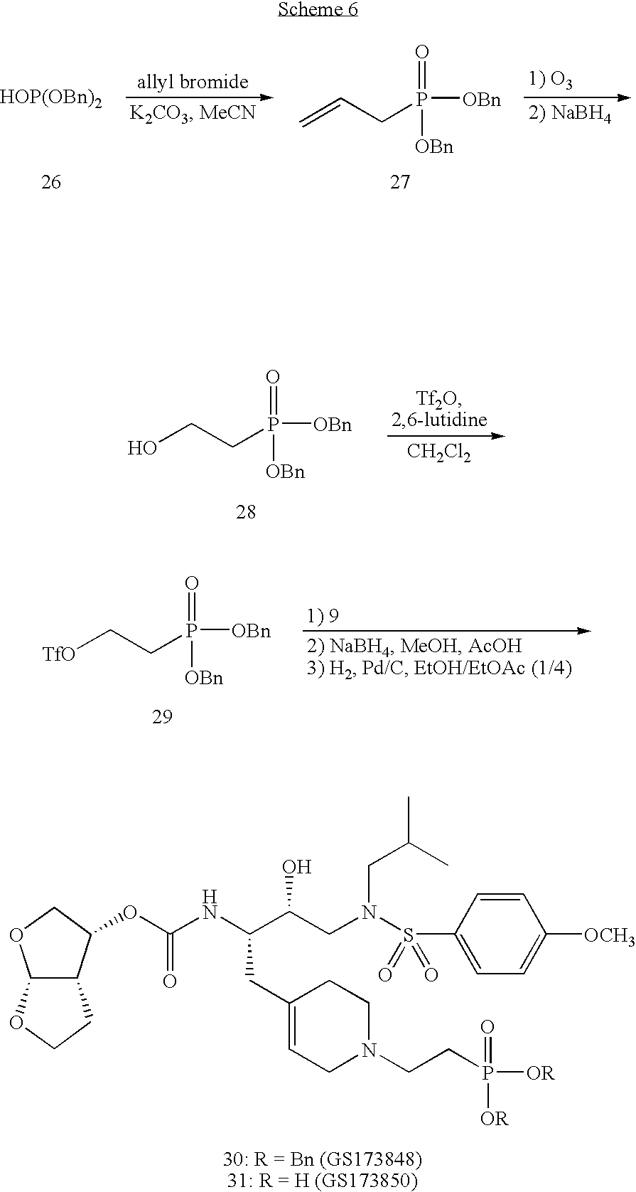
[CH2Cl2].OCCP(=O)([OBn])[OBn].[TfO]CCP(=O)([OBn])[OBn].C12C(C(OC(=O)NC(C(CN(CC(C)C)S(C3=CC=C([OCH3])C=C3)(=O)=O)O)CC3=CCN(CCP(=O)([OR])[OR])CC3)CO1)CCO2.[HOP(OBn)2].C=CCP(=O)([OBn])[OBn]
